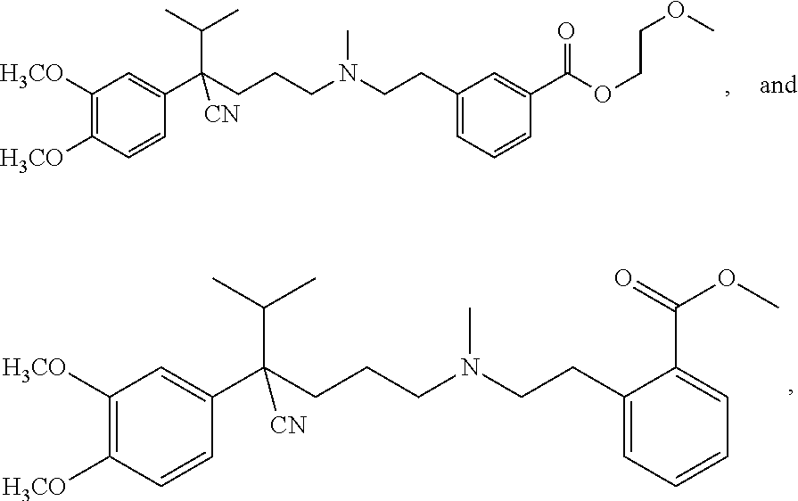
C1([H3CO])=C([H3CO])C=CC(C(CCCN(CCC2=CC=CC(C(OCCOC)=O)=C2)C)(C(C)C)[CN])=C1.C1([H3CO])=C([H3CO])C=CC(C(CCCN(CCC2=CC=CC=C2C(=O)OC)C)(C(C)C)[CN])=C1
